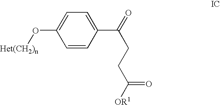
C1=C(O[Het(CH2)n])C=CC(C(=O)CCC([OR1])=O)=C1
